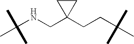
C(NCC1(CCC(C)(C)C)CC1)(C)(C)C
